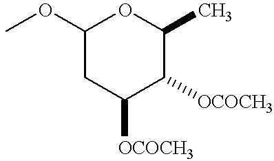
C1(OC)CC([OCOCH3])C([OCOCH3])C(C)O1
